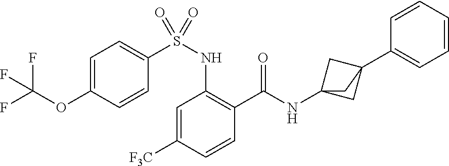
C1=C([F3C])C=CC(C(=O)NC23CC(C4=CC=CC=C4)(C2)C3)=C1NS(C1=CC=C(OC(F)(F)F)C=C1)(=O)=O
